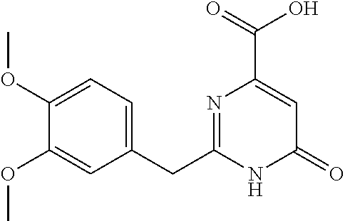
C1=C(OC)C(OC)=CC(CC2=NC(C(O)=O)=CC(=O)N2)=C1
